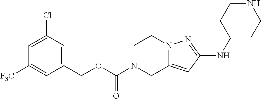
C1(COC(N2CC3=CC(NC4CCNCC4)=NN3CC2)=O)=CC(Cl)=CC([F3C])=C1
